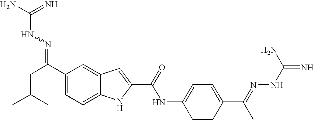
C1(C(CC(C)C)=NNC(=N)N)=CC=C2C(=C1)C=C(C(=O)NC1=CC=C(C(C)=NNC(N)=N)C=C1)N2
